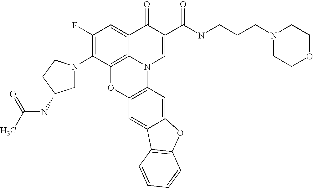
C1(F)=C(N2CC(NC(C)=O)CC2)C2=C3C(=C1)C(=O)C(C(NCCCN1CCOCC1)=O)=CN3C1=C(O2)C=C2C(=C1)OC1=C2C=CC=C1
